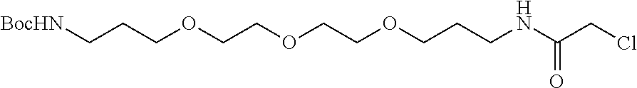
C(COCCOCCCNC(CCl)=O)OCCC[BocHN]
